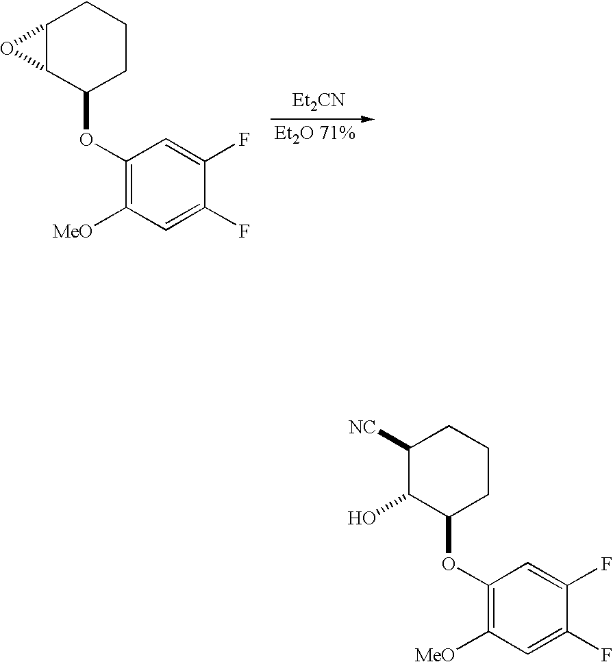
C1(OC2CCCC3C2O3)=C([MeO])C=C(F)C(F)=C1.[Et2CN].C1(OC2CCCC([NC])C2O)=C([MeO])C=C(F)C(F)=C1
